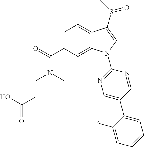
C1=C(C(=O)N(CCC(=O)O)C)C=C2C(=C1)C(S(=O)C)=CN2C1=NC=C(C2=CC=CC=C2F)C=N1
